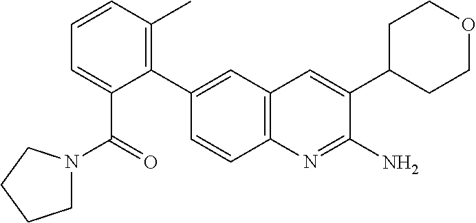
C1(C2=CC3=C(C=C2)N=C(N)C(C2CCOCC2)=C3)=C(C)C=CC=C1C(=O)N1CCCC1
